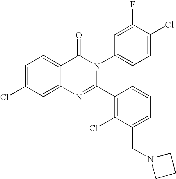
C1=C(Cl)C=C2C(=C1)C(=O)N(C1=CC=C(Cl)C(F)=C1)C(C1=C(Cl)C(CN3CCC3)=CC=C1)=N2
